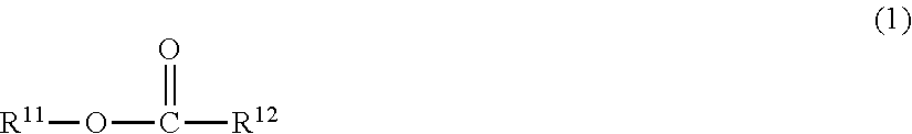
[R11]OC([R12])=O
